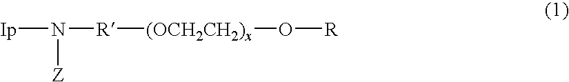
[Ip]N([R][(OCH2CH2)x]O[R])[Z]
